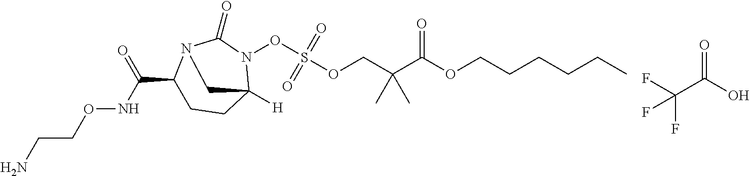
NCCONC(=O)C1CCC2([H])N(OS(OCC(C(OCCCCCC)=O)(C)C)(=O)=O)C(=O)N1C2.FC(C(O)=O)(F)F
